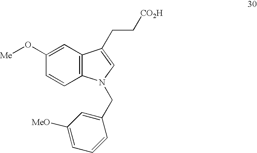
C1(O[Me])=CC2=C(C=C1)N(CC1=CC([MeO])=CC=C1)C=C2CC[CO2H]
